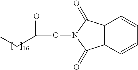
O(N1C(=O)C2=C(C1=O)C=CC=C2)C(=O)CC
